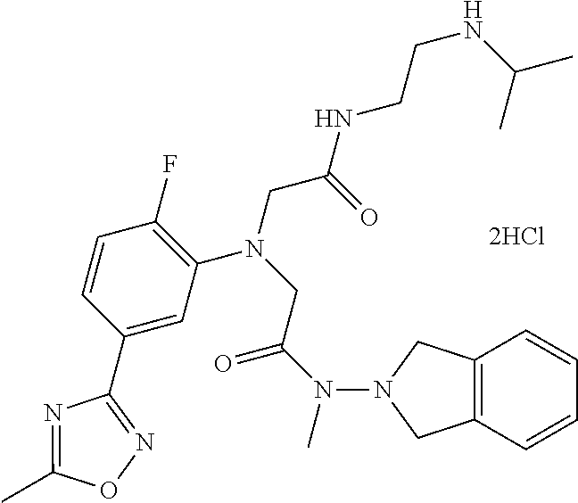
N(C(CN(CC(=O)NCCNC(C)C)C1=C(F)C=CC(C2=NOC(C)=N2)=C1)=O)(C)N1CC2=C(C1)C=CC=C2
